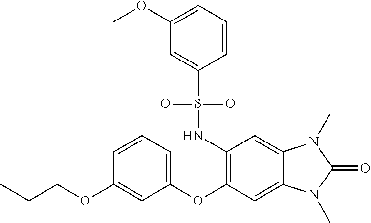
CCCOC1=CC(OC2=C(NS(C3=CC(OC)=CC=C3)(=O)=O)C=C3C(=C2)N(C)C(=O)N3C)=CC=C1
